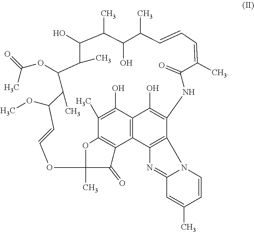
C12=C3C4=C(C(O)=C1C)C(O)=C(C1=C4N=C4N1C=CC(C)=C4)NC(=O)C(C)=CC=CC(C)C(O)C(C)C(O)C(C)C(OC(C)=O)C(C)C(OC)C=COC(C)(O2)C3=O
